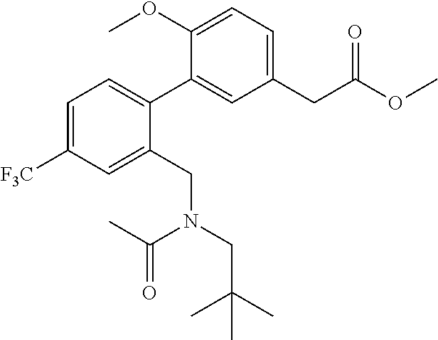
C1=C([F3C])C=C(CN(CC(C)(C)C)C(C)=O)C(C2=CC(CC(OC)=O)=CC=C2OC)=C1
